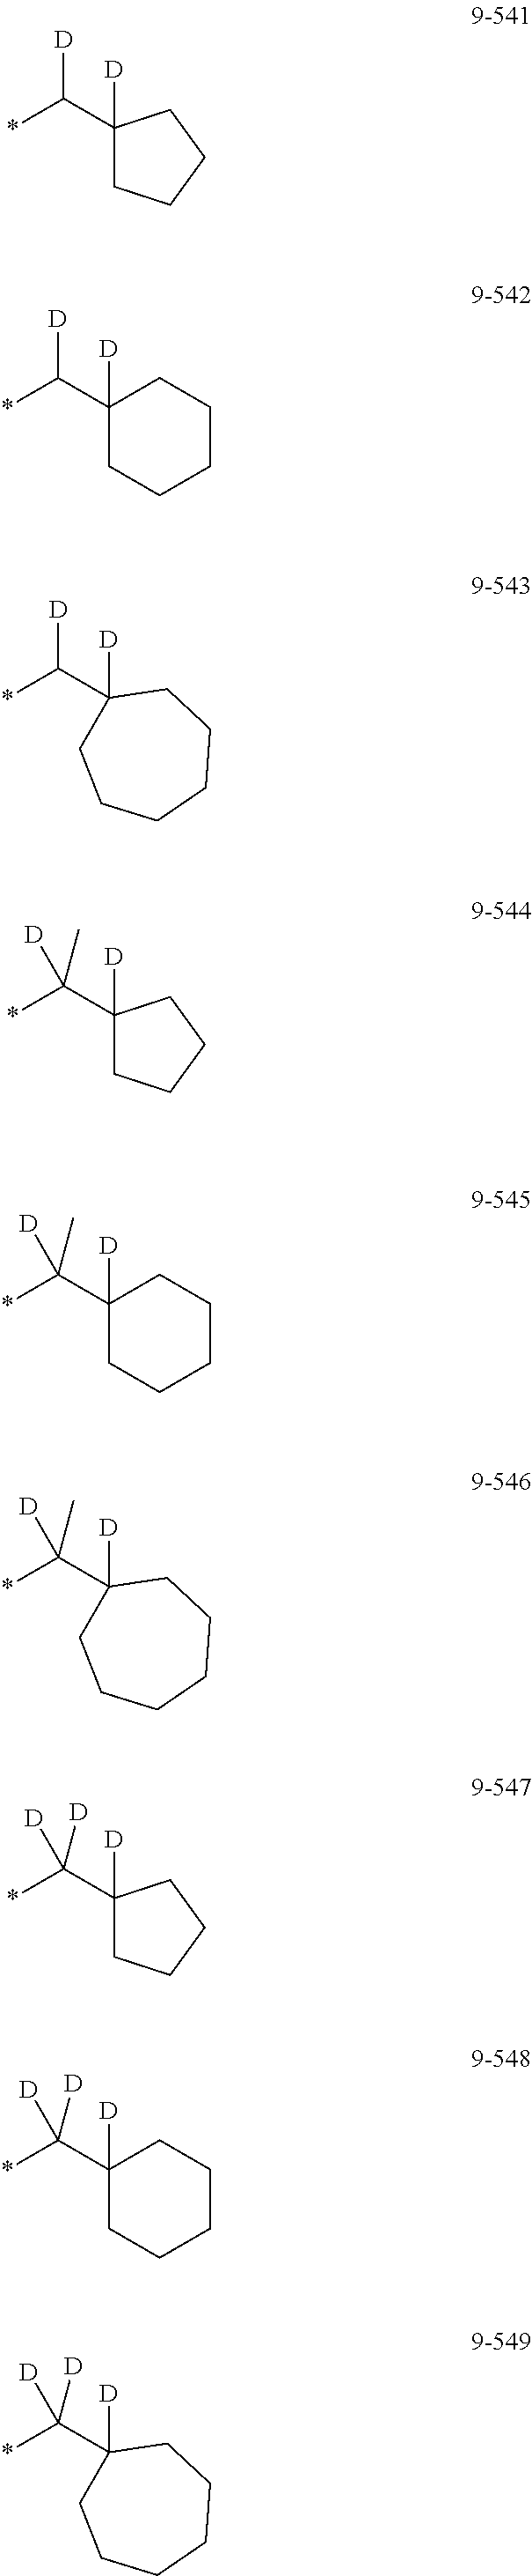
*C(C1([D])CCCC1)[D].*C(C1([D])CCCCC1)[D].*C(C1([D])CCCCCC1)[D].*C(C1([D])CCCC1)([D])C.*C(C1([D])CCCCC1)([D])C.*C(C1([D])CCCCCC1)([D])C.*C(C1([D])CCCC1)([D])[D].*C(C1([D])CCCCC1)([D])[D].*C(C1([D])CCCCCC1)([D])[D]
